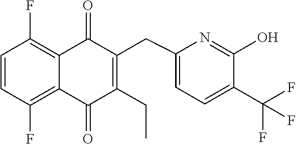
C1=CC(F)=C2C(=C1F)C(=O)C(CC1=CC=C(C(F)(F)F)C(O)=N1)=C(CC)C2=O
